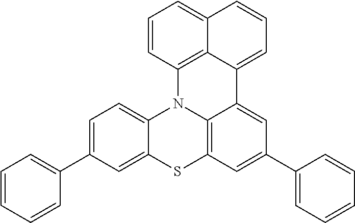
C1=C2C3=C(C=C1)N1C4=CC=C(C5=CC=CC=C5)C=C4SC4=C1C(=CC(C1=CC=CC=C1)=C4)C3=CC=C2
